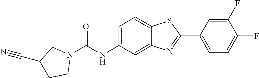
C1(F)=CC(C2=NC3=CC(NC(N4CC(C#N)CC4)=O)=CC=C3S2)=CC=C1F
